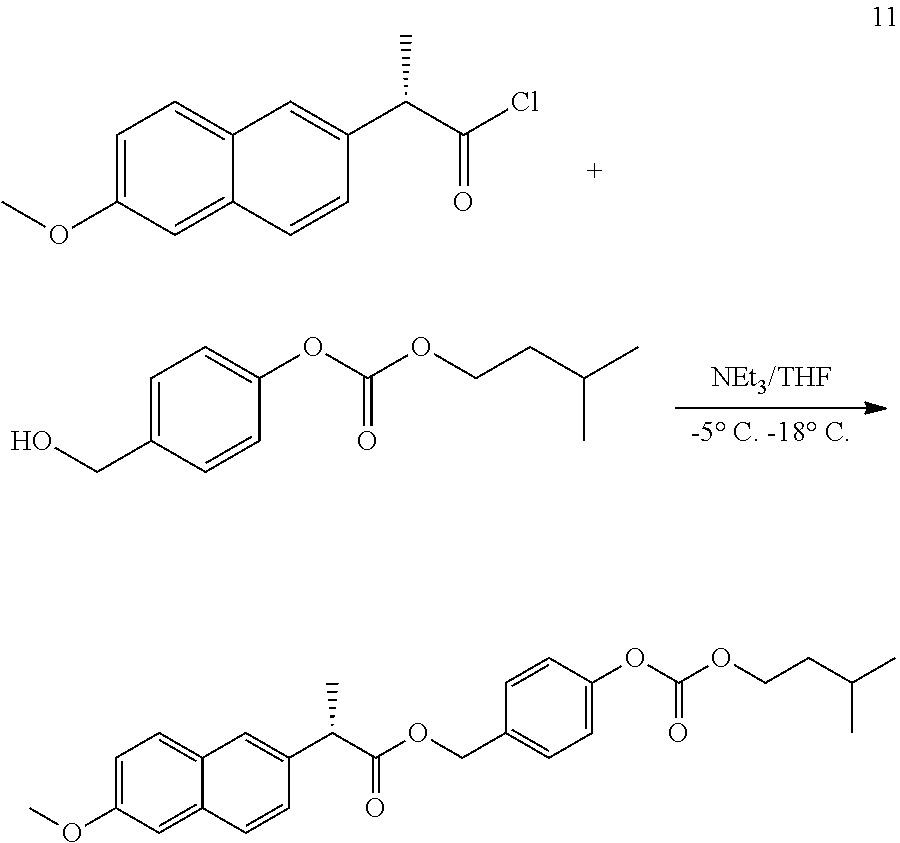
C1=C(OC)C=C2C(=C1)C=C(C(C(Cl)=O)C)C=C2.C1=C(CO)C=CC(OC(OCCC(C)C)=O)=C1.C1=C(OC)C=C2C(=C1)C=C(C(C(OCC1=CC=C(OC(OCCC(C)C)=O)C=C1)=O)C)C=C2
